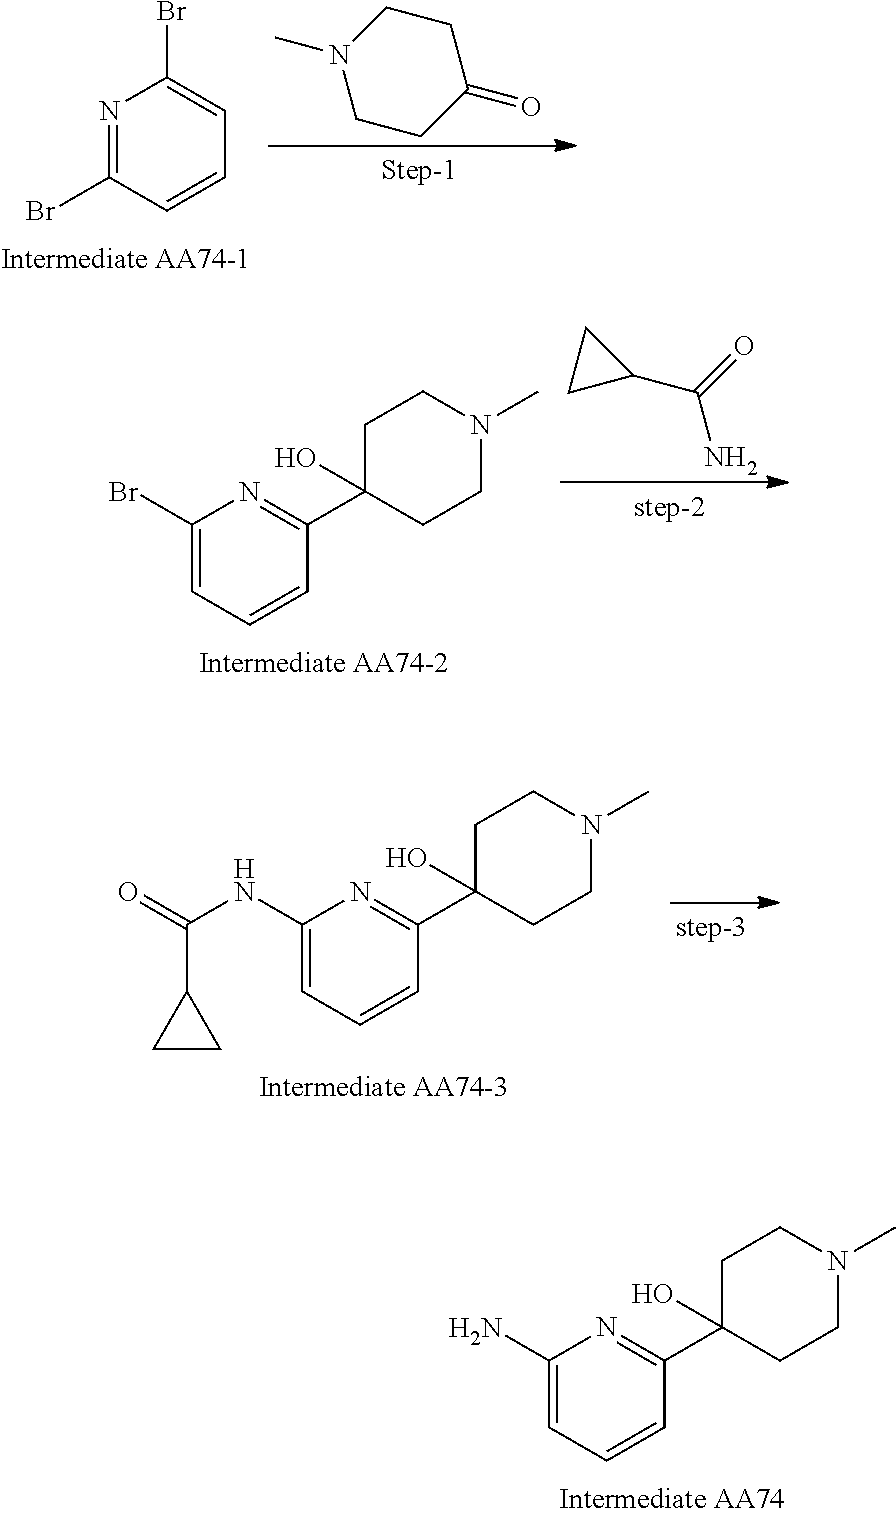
C1=CC(Br)=NC(Br)=C1.C1CN(C)CCC1=O.C1(C(=O)N)CC1.C1=CC=C(Br)N=C1C1(O)CCN(C)CC1.C1=CC=C(NC(=O)C2CC2)N=C1C1(O)CCN(C)CC1.C1=CC=C(N)N=C1C1(O)CCN(C)CC1
